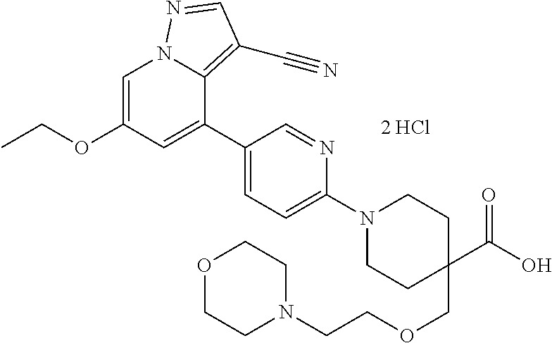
C1=C(OCC)C=C(C2=CC=C(N3CCC(C(O)=O)(COCCN4CCOCC4)CC3)N=C2)C2=C(C#N)C=NN12
